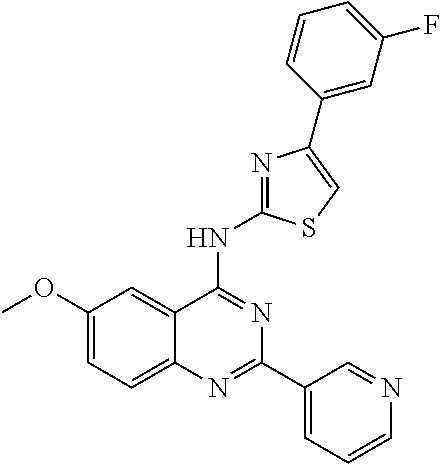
C1(OC)=CC=C2C(=C1)C(NC1=NC(C3=CC(F)=CC=C3)=CS1)=NC(C1=CC=CN=C1)=N2
